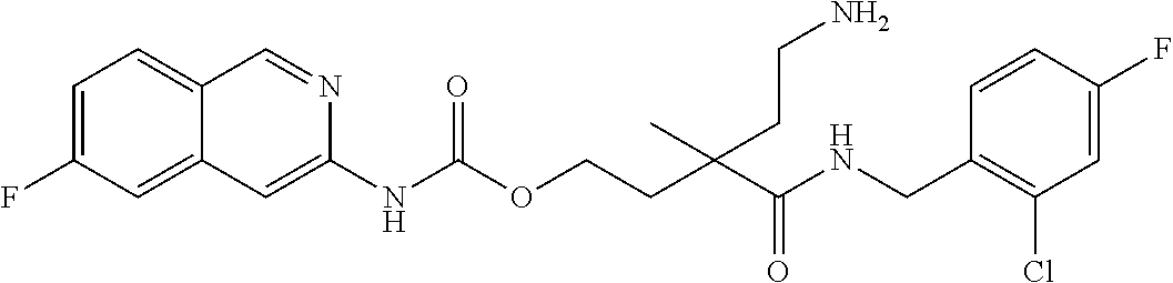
C1=CC(CNC(C(CCOC(NC2=CC3=CC(F)=CC=C3C=N2)=O)(C)CCN)=O)=C(Cl)C=C1F
